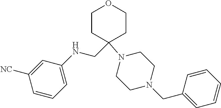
C1CC(N2CCN(CC3=CC=CC=C3)CC2)(CNC2=CC=CC([NC])=C2)CCO1
